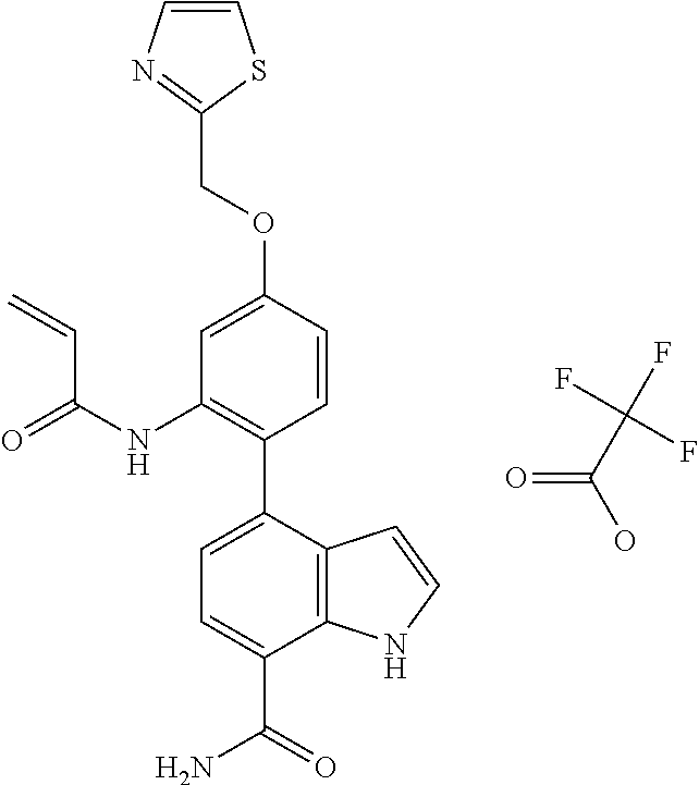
C1=C(OCC2=NC=CS2)C=CC(C2=CC=C(C(=O)N)C3=C2C=CN3)=C1NC(=O)C=C.O=C(C(F)(F)F)O
